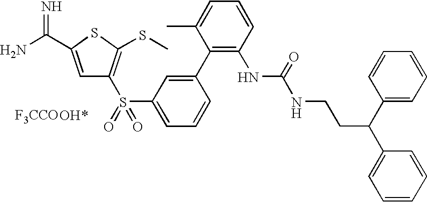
[F3CCO].C1=C(S(C2=C(SC)SC(C(N)=N)=C2)(=O)=O)C=C(C2=C(NC(NCCC(C3=CC=CC=C3)C3=CC=CC=C3)=O)C=CC=C2C)C=C1
